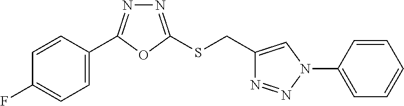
C1=C(C2=NN=C(SCC3=CN(C4=CC=CC=C4)N=N3)O2)C=CC(F)=C1
